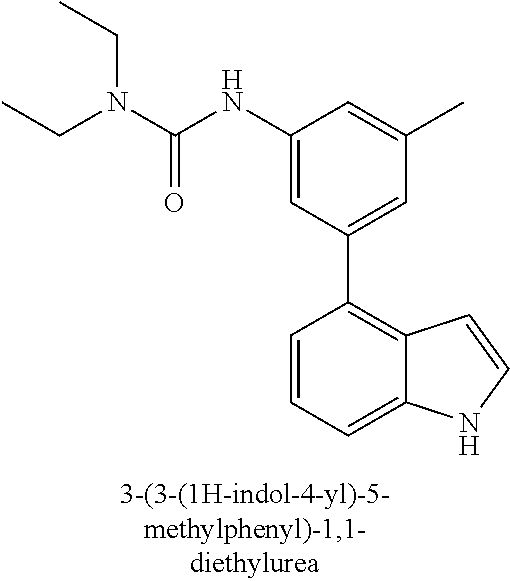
C1(NC(N(CC)CC)=O)=CC(C2=C3C(=CC=C2)NC=C3)=CC(C)=C1
